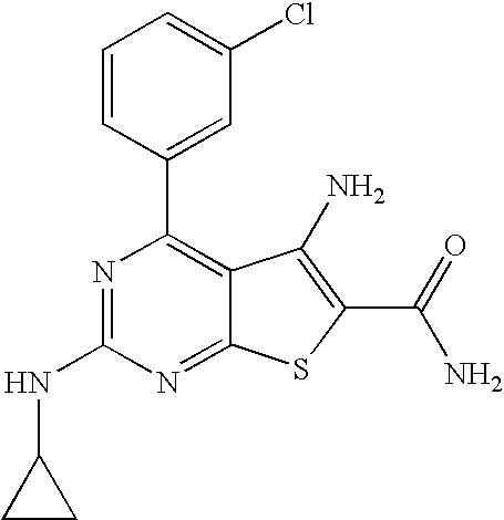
N1=C(NC2CC2)N=C2C(=C1C1=CC(Cl)=CC=C1)C(N)=C(C(N)=O)S2
